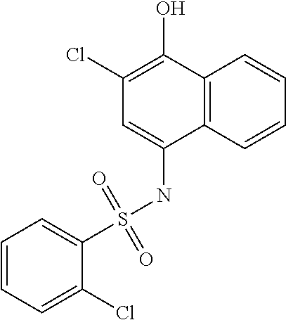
C12=C(C=CC=C1)C(NS(=O)(=O)C1=CC=CC=C1Cl)=CC(Cl)=C2O
